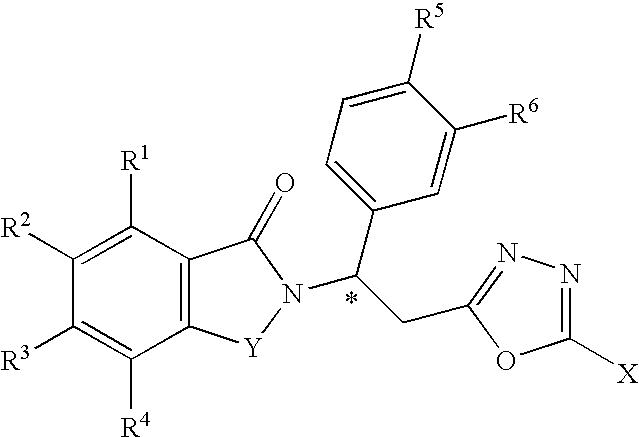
C12=C(C([R1])=C([R2])C([R3])=C1[R4])C(=O)N(C(CC1=NN=C([X])O1)C1=CC=C([R5])C([R6])=C1)[Y]2
